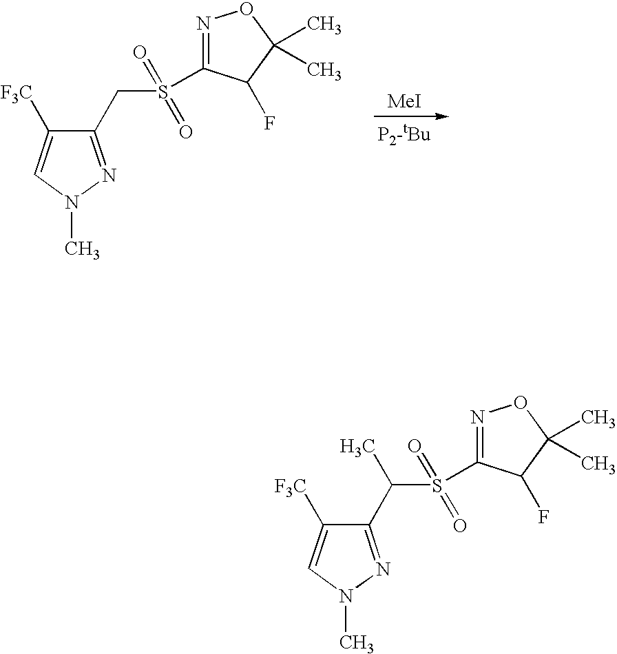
C1(CS(C2=NOC(C)(C)C2F)(=O)=O)=NN(C)C=C1[F3C].[MeI].C1(C(S(C2=NOC(C)(C)C2F)(=O)=O)C)=NN(C)C=C1[F3C]
